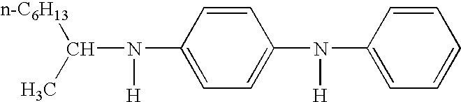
C1=CC(N(C2=CC=C(N([H])C([n-C6H13])C)C=C2)[H])=CC=C1
